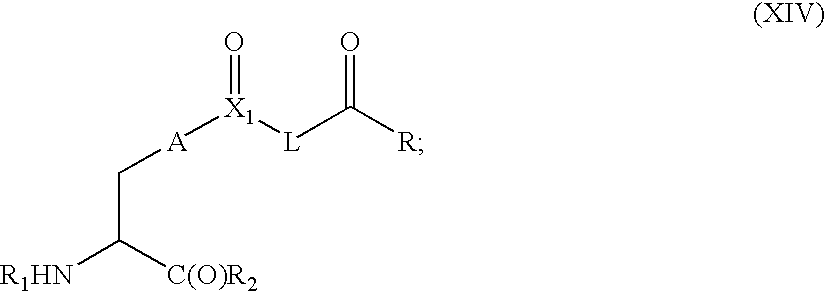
[R1HN]C([C(O)R2])C[A][X1]([L]C([R])=O)=O
